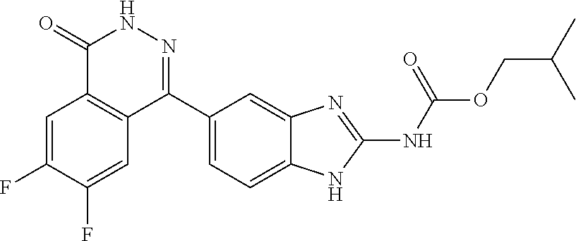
O(C(=O)NC1=NC2=CC(C3=NNC(=O)C4=C3C=C(F)C(F)=C4)=CC=C2N1)CC(C)C
